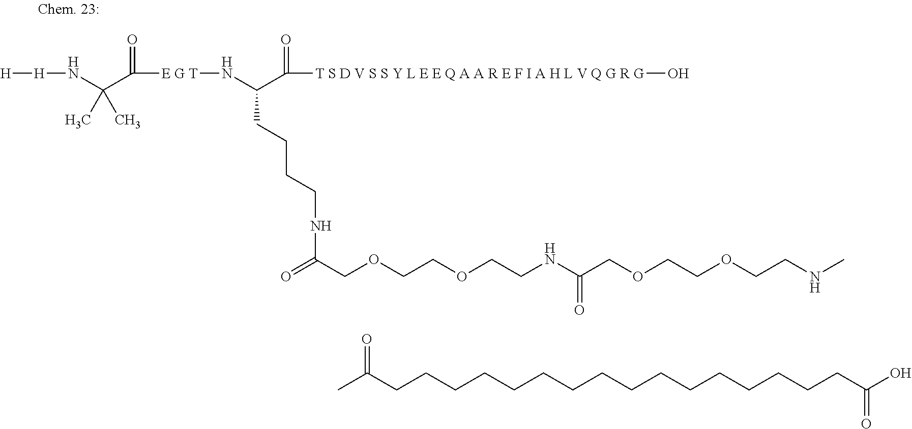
[H][H]NC(C(=O)[E G T]NC(C(=O)[T S D V S S Y L E E Q A A R E F I A H L V Q G R G]O)CCCCNC(=O)COCCOCCNC(COCCOCCNC)=O)(C)C.C(CCCCCCCCCCCCCC(O)=O)CCC(=O)C
